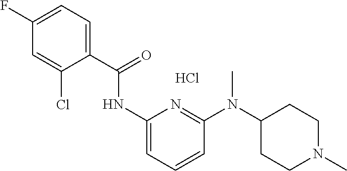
C1(C(=O)NC2=CC=CC(N(C3CCN(C)CC3)C)=N2)=CC=C(F)C=C1Cl.Cl
